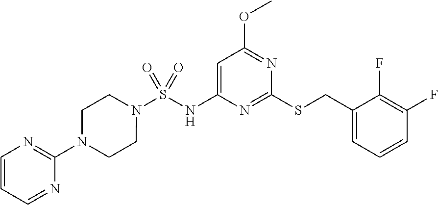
C1(CSC2=NC(NS(N3CCN(C4=NC=CC=N4)CC3)(=O)=O)=CC(OC)=N2)=CC=CC(F)=C1F
